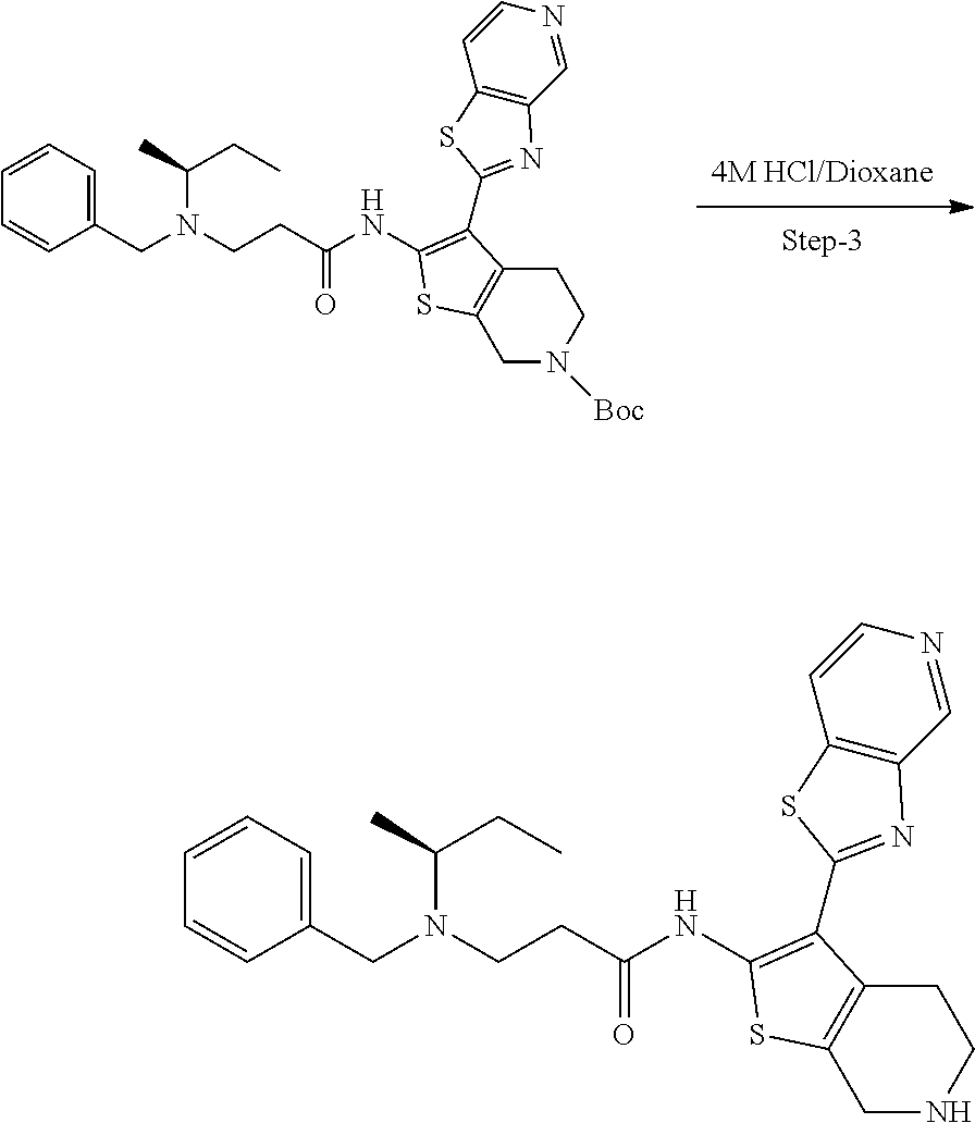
C1=CC(CN(CCC(NC2=C(C3=NC4=C(C=CN=C4)S3)C3=C(S2)CN([Boc])CC3)=O)C(CC)C)=CC=C1.C1=CC(CN(CCC(NC2=C(C3=NC4=C(C=CN=C4)S3)C3=C(S2)CNCC3)=O)C(CC)C)=CC=C1
